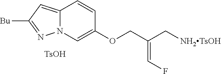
[Bu]C1=NN2C(=C1)C=CC(OCC(C[NH2TsOH])=CF)=C2.[TsOH]
